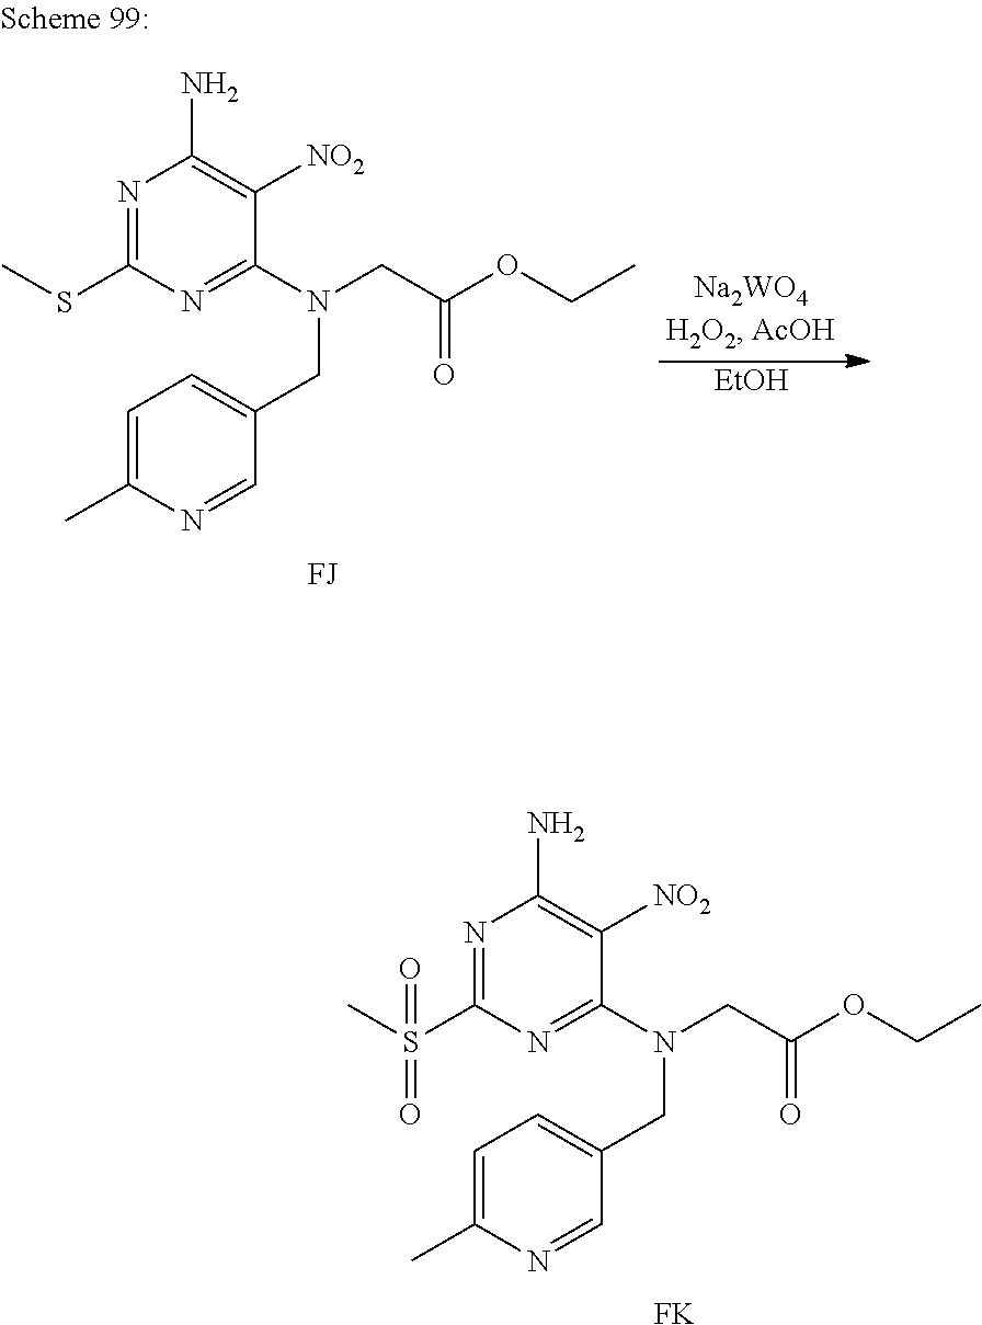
C1=C(C)N=CC(CN(C2=NC(S(C)(=O)=O)=NC(N)=C2[NO2])CC(OCC)=O)=C1.[FK].C1=C(C)N=CC(CN(C2=NC(SC)=NC(N)=C2[NO2])CC(OCC)=O)=C1.[EtOH]
